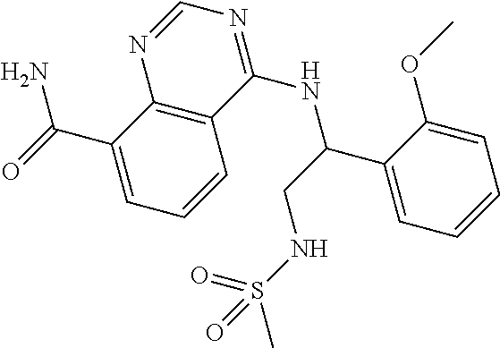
C1(C(=O)N)=CC=CC2=C1N=CN=C2NC(C1=CC=CC=C1OC)CNS(C)(=O)=O
